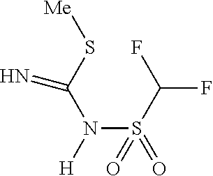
C(N(S(=O)(C(F)F)=O)[H])(=N)S[Me]
